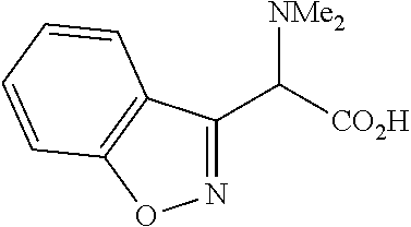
C1(C([CO2H])[NMe2])=NOC2=C1C=CC=C2
